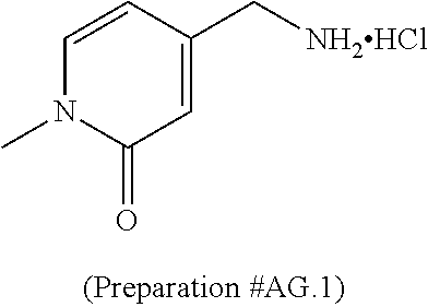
C1=C(C[NH2HCl])C=CN(C)C1=O
